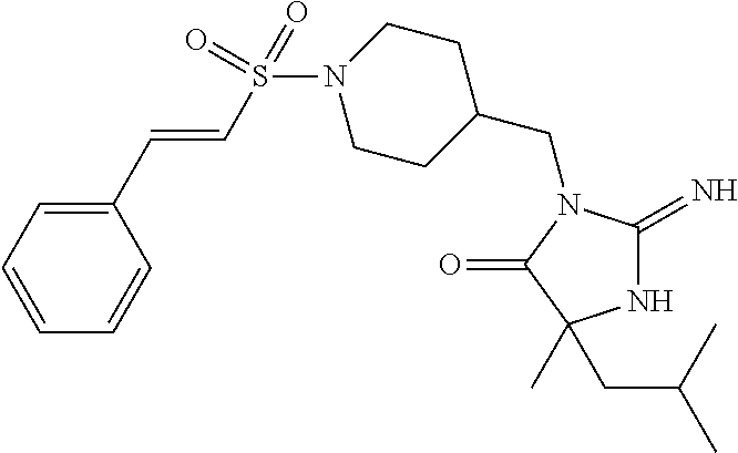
N1C(=N)N(CC2CCN(S(C=CC3=CC=CC=C3)(=O)=O)CC2)C(=O)C1(CC(C)C)C
